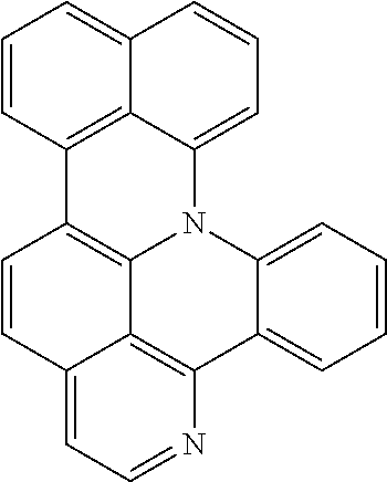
C1=CC=C2C3=C(C=CC=C13)C1=C3N2C2=CC=CC=C2C2=C3C(=CC=N2)C=C1
